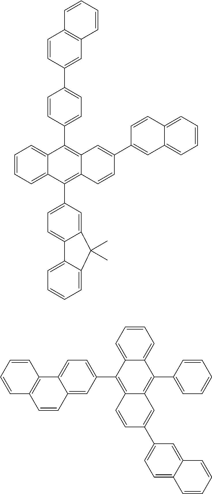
C1=CC=C2C(=C1)C(C1=CC=C(C3=CC4=C(C=C3)C=CC=C4)C=C1)=C1C(=C2C2=CC=C3C(=C2)C(C)(C)C2=CC=CC=C32)C=CC(C2=CC3=CC=CC=C3C=C2)=C1.C1=CC=C2C(=C1)C(C1=CC=CC=C1)=C1C(=C2C2=CC=C3C(=C2)C=CC2=C3C=CC=C2)C=CC(C2=CC=C3C(=C2)C=CC=C3)=C1
